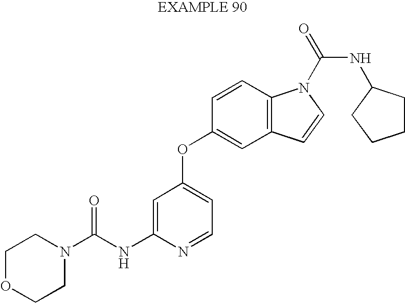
C1OCCN(C(NC2=CC(OC3=CC4=C(C=C3)N(C(NC3CCCC3)=O)C=C4)=CC=N2)=O)C1
